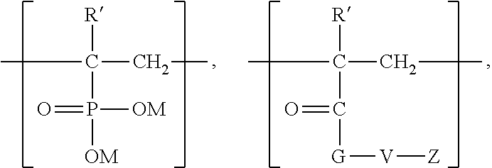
CC(CC)([R])P([OM])([OM])=O.CC(CC)([R])C([G][V][Z])=O
